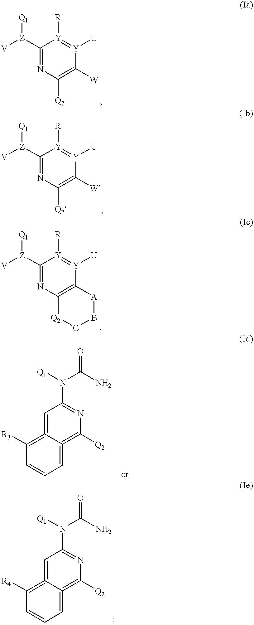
C1([Z]([V])[Q1])=NC([Q2])=C([W])[Y]([U])=[Y]1[R].C1([Z]([V])[Q1])=NC([Q2])=C([W])[Y]([U])=[Y]1[R].C1([Z]([V])[Q1])=NC2=C([Y]([U])=[Y]1[R])[A]BC[Q2]2.C1=C2=C([R3])C=CC=C2=C([Q2])N=C1N(C(N)=O)[Q1].C1=C2=C([R4])C=CC=C2=C([Q2])N=C1N(C(N)=O)[Q1]
